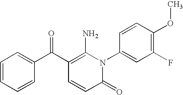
C1(=O)N(C2=CC(F)=C(OC)C=C2)C(N)=C(C(C2=CC=CC=C2)=O)C=C1
